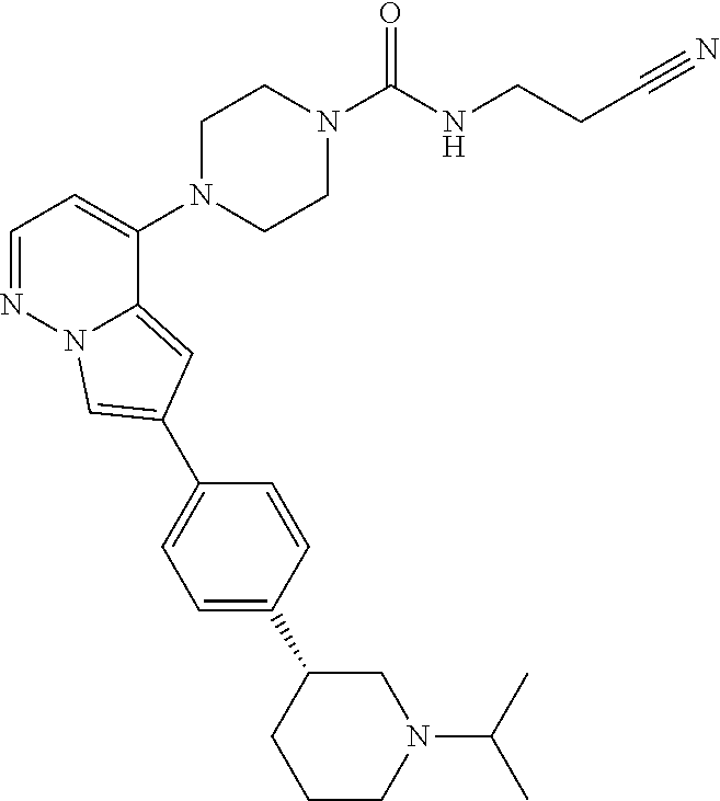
N1(C2=CC=NN3C2=CC(C2=CC=C(C4CCCN(C(C)C)C4)C=C2)=C3)CCN(C(NCCC#N)=O)CC1
